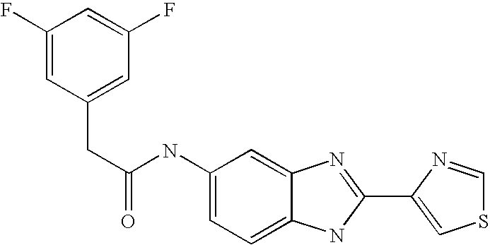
C1=C2C(=CC=C1NC(CC1=CC(F)=CC(F)=C1)=O)NC(C1=CSC=N1)=N2
